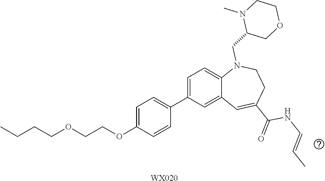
[WX020].CCCCOCCOC1=CC=C(C2=CC=C3C(=C2)C=C(C(=O)NC=CC)CCN3CC2COCCN2C)C=C1
